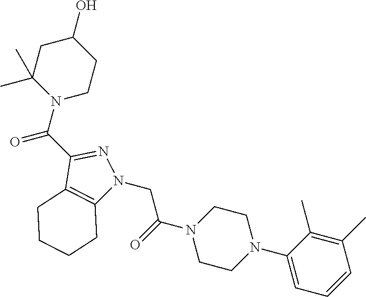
C(N1CCC(O)CC1(C)C)(=O)C1=NN(CC(N2CCN(C3=CC=CC(C)=C3C)CC2)=O)C2=C1CCCC2
